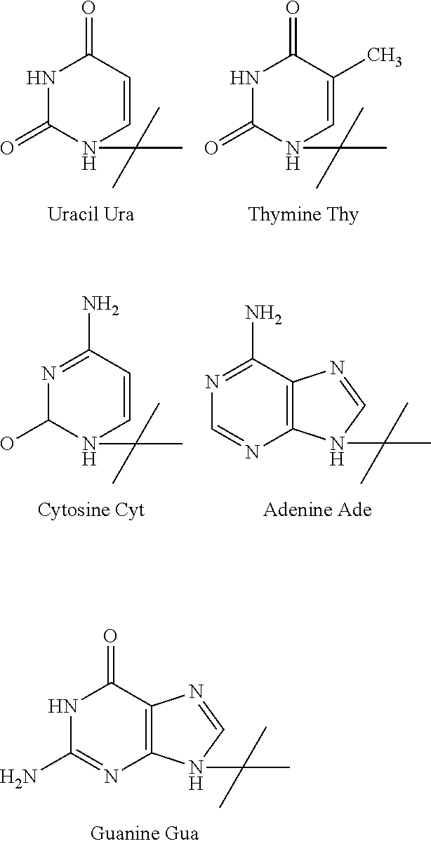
N1C(N)=NC2=C(C1=O)N=CN2C(C)(C)C.N1C(=O)N(C(C)(C)C)C=CC1=O.N1C(=O)N(C(C)(C)C)C=C(C)C1=O.N1=C(N)C=CN(C(C)(C)C)C1O.N1=C(N)C2=C(N=C1)N(C(C)(C)C)C=N2
